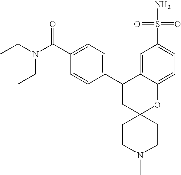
C1(C(N(CC)CC)=O)=CC=C(C2=CC3(OC4=CC=C(S(=O)(=O)N)C=C24)CCN(C)CC3)C=C1
